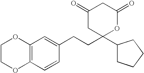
C1(=O)CC(C2CCCC2)(CCC2=CC3=C(C=C2)OCCO3)OC(=O)C1
